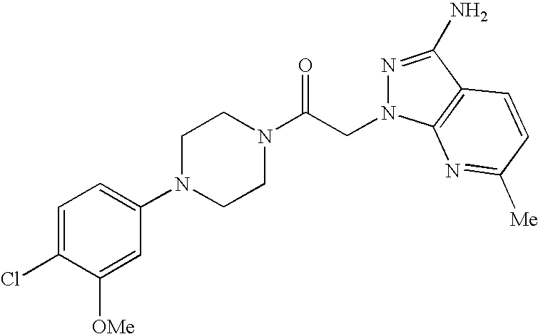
C1=C(Cl)C([OMe])=CC(N2CCN(C(CN3N=C(N)C4=C3N=C([Me])C=C4)=O)CC2)=C1
